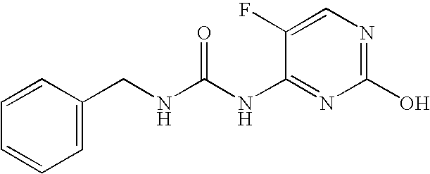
N(C1=NC(O)=NC=C1F)C(NCC1=CC=CC=C1)=O
